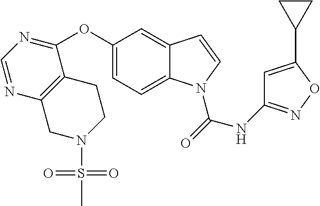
C12=C(C(OC3=CC=C4C(=C3)C=CN4C(=O)NC3=NOC(C4CC4)=C3)=NC=N1)CCN(S(=O)(=O)C)C2
